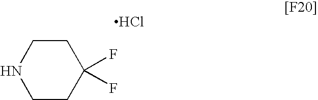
C1CNCCC1(F)F.Cl
